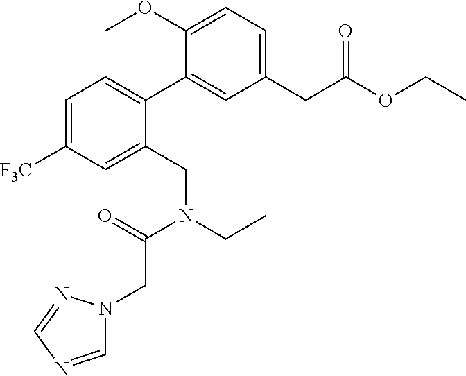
C(C(=O)N(CC)CC1=CC([F3C])=CC=C1C1=CC(CC(OCC)=O)=CC=C1OC)N1C=NC=N1
